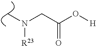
CN(CC(O[H])=O)[R23]
